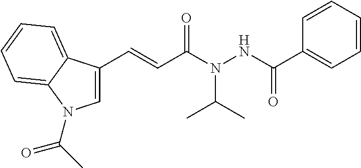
C1=CC=CC=C1C(NN(C(C=CC1=CN(C(C)=O)C2=CC=CC=C12)=O)C(C)C)=O
